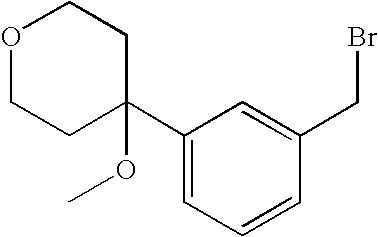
C1(C2(OC)CCOCC2)=CC=CC(CBr)=C1
